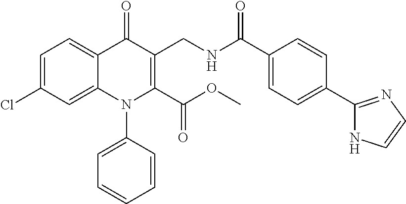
C1=C(Cl)C=C2C(=C1)C(=O)C(CNC(C1=CC=C(C3=NC=CN3)C=C1)=O)=C(C(OC)=O)N2C1=CC=CC=C1
